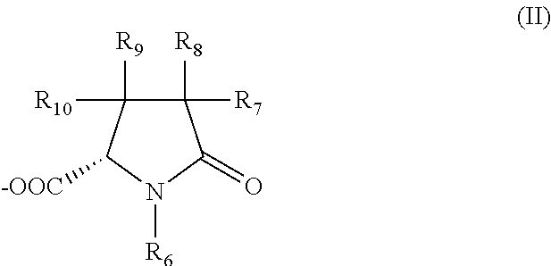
C1([R8])([R7])C([R9])([R10])C([-OOC])N([R6])C1=O
